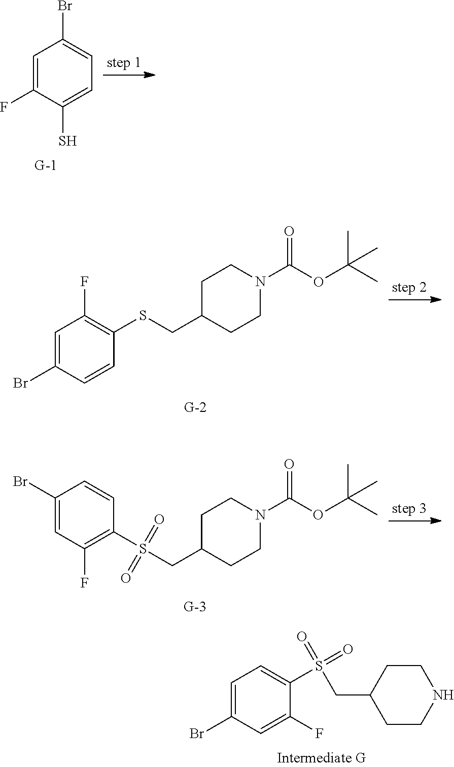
C1=C(Br)C=C(F)C(S(=O)(=O)CC2CCNCC2)=C1.C1=C(F)C(S)=CC=C1Br.C1=C(Br)C=CC(SCC2CCN(C(OC(C)(C)C)=O)CC2)=C1F.C1(Br)=CC(F)=C(S(CC2CCN(C(OC(C)(C)C)=O)CC2)(=O)=O)C=C1
